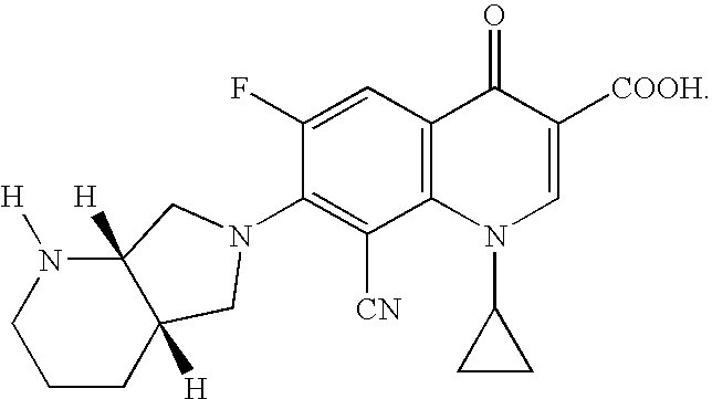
C12=C(C=C(F)C(N3CC4([H])CCCN([H])C4([H])C3)=C1[CN])C(=O)C([COOH])=CN2C1CC1
